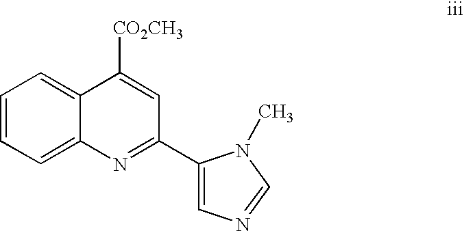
C1=CC=C2C(=C1)C([CO2CH3])=CC(C1=CN=CN1C)=N2
